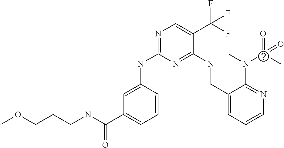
N(C1=NC=C(C(F)(F)F)C(NCC2=CC=CN=C2N(C(=O)(C)=O)C)=N1)C1=CC(C(N(CCCOC)C)=O)=CC=C1
